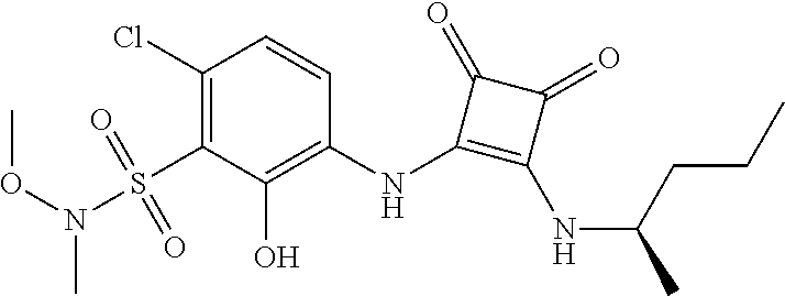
C1(Cl)=C(S(N(OC)C)(=O)=O)C(O)=C(NC2=C(NC(CCC)C)C(=O)C2=O)C=C1
